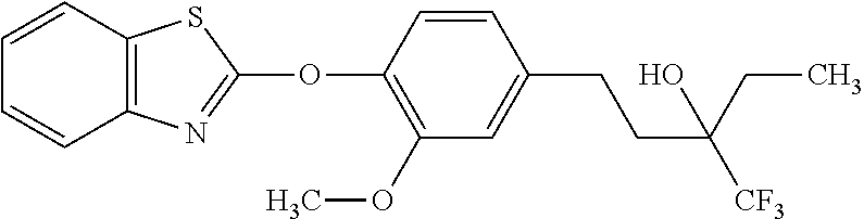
C1(OC2=NC3=C(S2)C=CC=C3)=C(OC)C=C(CCC([CF3])(CC)O)C=C1
